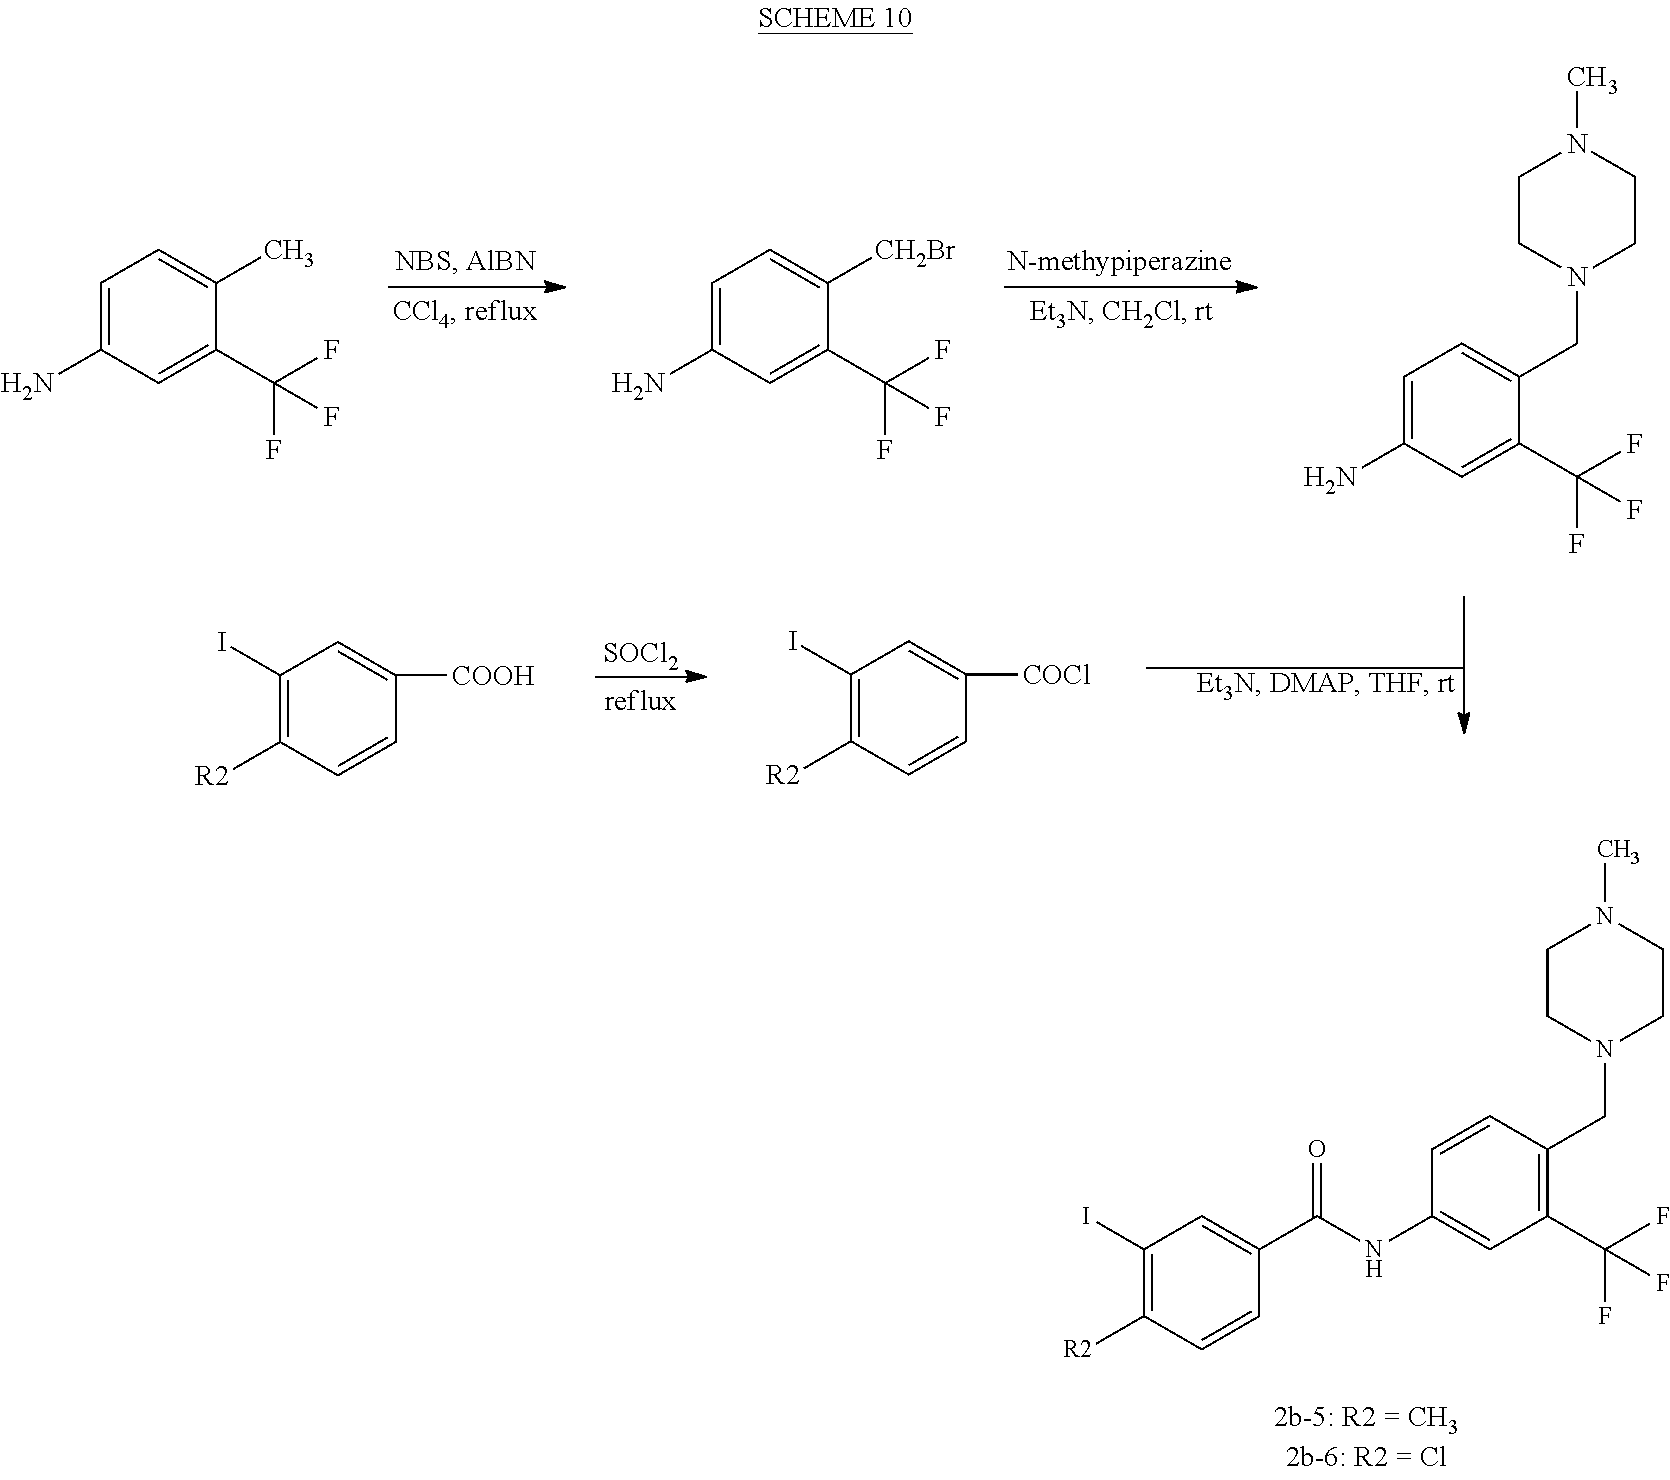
[SOCl2].C1=C(N)C=C(C(F)(F)F)C(C)=C1.C1=C(N)C=C(C(F)(F)F)C([CH2Br])=C1.C1=C(N)C=C(C(F)(F)F)C(CN2CCN(C)CC2)=C1.C1(I)=C([R2])C=CC([COOH])=C1.C1(I)=C([R2])C=CC([COCl])=C1.C1=CC(CN2CCN(C)CC2)=C(C(F)(F)F)C=C1NC(C1=CC(I)=C([R2])C=C1)=O
